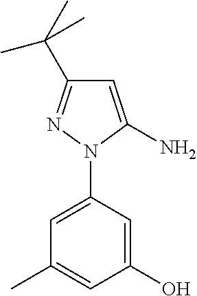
C1(O)=CC(N2C(N)=CC(C(C)(C)C)=N2)=CC(C)=C1
